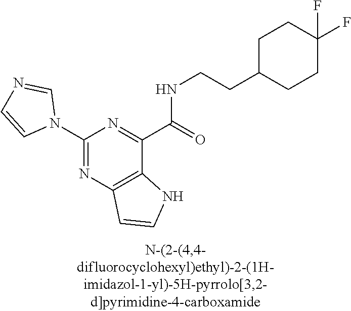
C1(N2C=NC=C2)=NC2=C(C(C(=O)NCCC3CCC(F)(F)CC3)=N1)NC=C2
